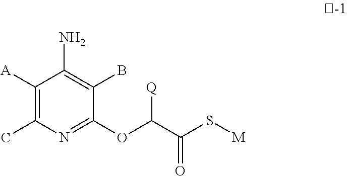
C1([A])=C(C)N=C(OC(C(=O)S[M])[Q])C(B)=C1N
